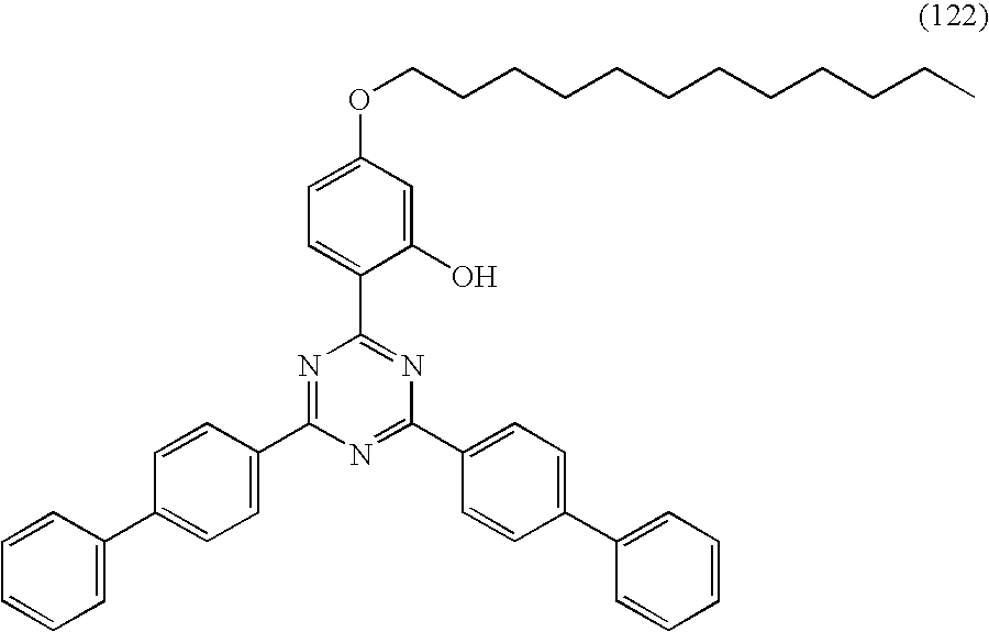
C1=C(C2=CC=C(C3=NC(C4=CC=C(OCCCCCCCCCCCC)C=C4O)=NC(C4=CC=C(C5=CC=CC=C5)C=C4)=N3)C=C2)C=CC=C1
